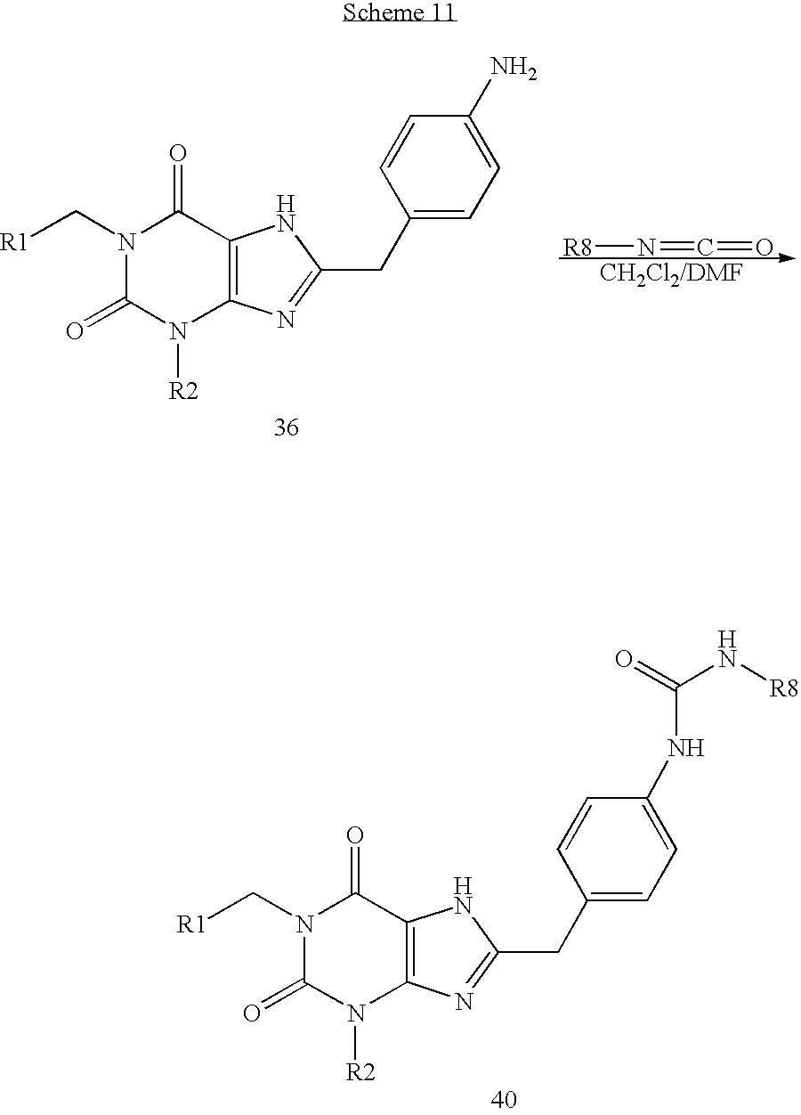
N1(C[R1])C(=O)N([R2])C2=C(C1=O)NC(CC1=CC=C(NC(N[R8])=O)C=C1)=N2.N1(C[R1])C(=O)N([R2])C2=C(C1=O)NC(CC1=CC=C(N)C=C1)=N2.[R8]N=C=O
